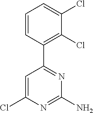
C1=CC(C2=NC(N)=NC(Cl)=C2)=C(Cl)C(Cl)=C1
